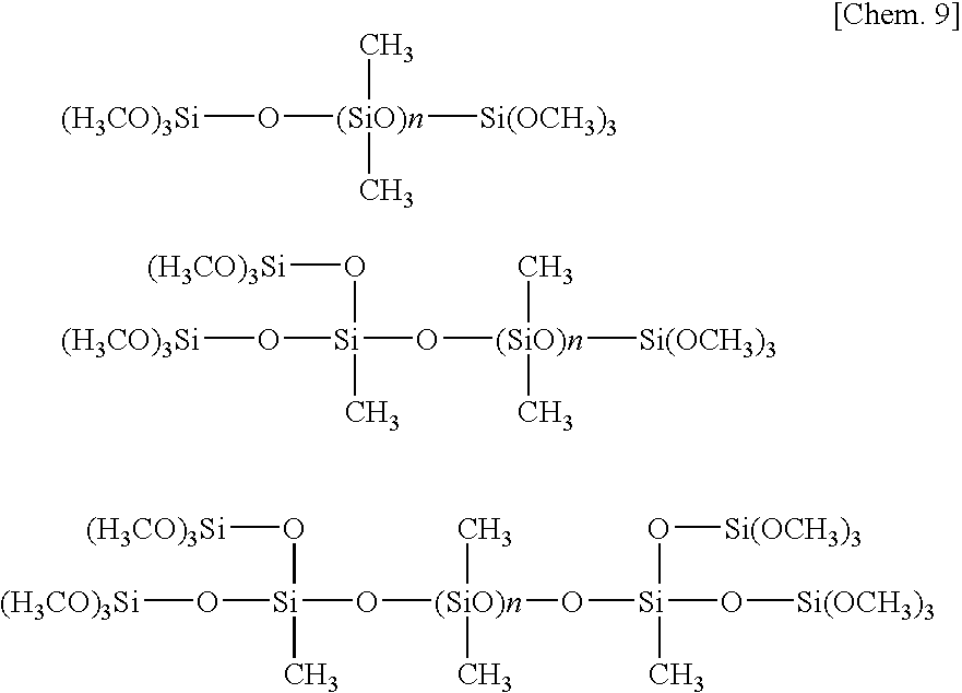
[(H3CO)3Si]O[(SiO)n]([Si(OCH3)3])(C)C.[(H3CO)3Si]O[Si](O[(SiO)n](C)(C)[Si(OCH3)3])(O[(H3CO)3Si])C.[(H3CO)3Si]O[Si](O[(SiO)n](C)(C)O[Si](O[Si(OCH3)3])(O[Si(OCH3)3])C)(O[(H3CO)3Si])C
